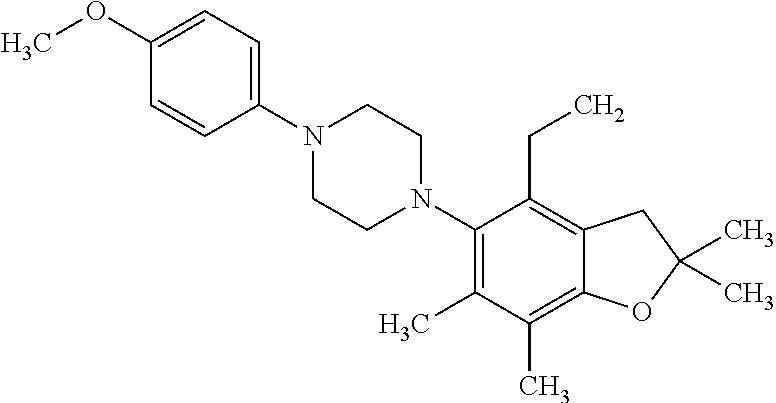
C1(OC)=CC=C(N2CCN(C3=C(C)C(C)=C4C(=C3CC)CC(C)(C)O4)CC2)C=C1
